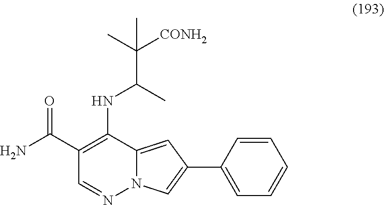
C12=CC(C3=CC=CC=C3)=CN1N=CC(C(=O)N)=C2NC(C)C([CONH2])(C)C
